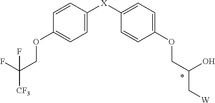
C1=CC([X]C2=CC=C(OCC(O)C[W])C=C2)=CC=C1OCC(F)([CF3])F
